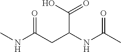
CNC(CC(NC(=O)C)C(=O)O)=O
